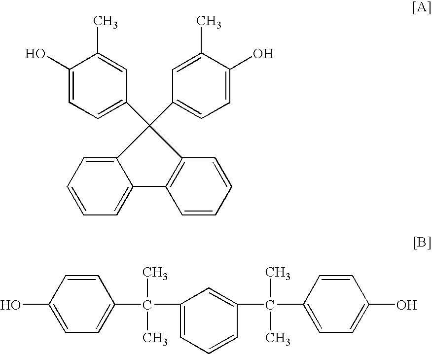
C12=CC=CC=C1C1=C(C=CC=C1)C2(C1=CC=C(O)C(C)=C1)C1=CC=C(O)C(C)=C1.C1=CC(O)=CC=C1C(C)(C)C1=CC=CC(C(C2=CC=C(O)C=C2)(C)C)=C1
